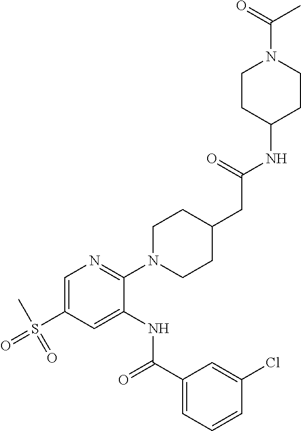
C1=C(S(C)(=O)=O)C=C(NC(C2=CC=CC(Cl)=C2)=O)C(N2CCC(CC(=O)NC3CCN(C(=O)C)CC3)CC2)=N1
